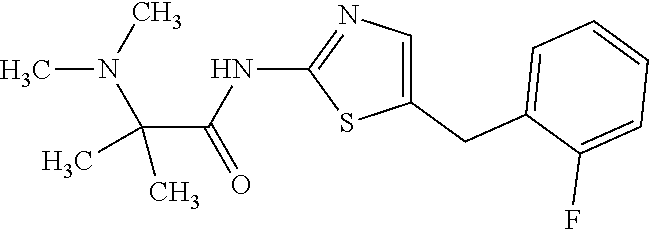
C1(CC2=CC=CC=C2F)=CN=C(NC(=O)C(C)(N(C)C)C)S1
